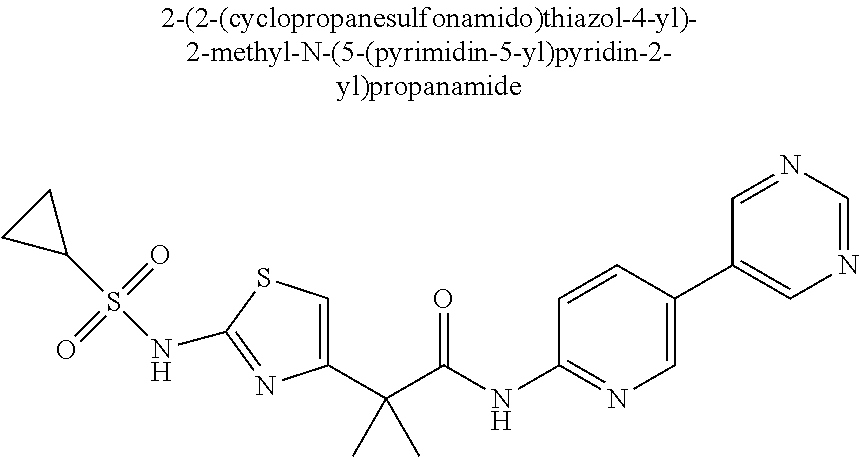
C1(C(C(NC2=NC=C(C3=CN=CN=C3)C=C2)=O)(C)C)=CSC(NS(C2CC2)(=O)=O)=N1
